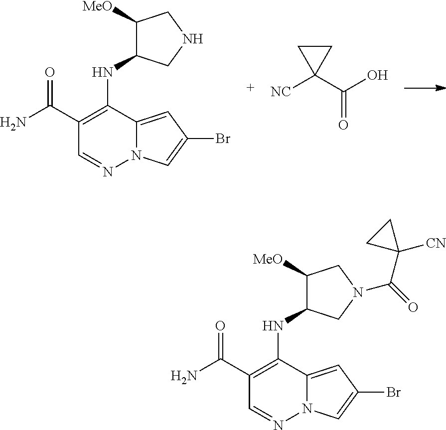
C1(C(N)=O)=C(NC2C([MeO])CN(C(=O)C3([CN])CC3)C2)C2=CC(Br)=CN2N=C1.C1(C(N)=O)=C(NC2C([MeO])CNC2)C2=CC(Br)=CN2N=C1.[NC]C1(C(O)=O)CC1
